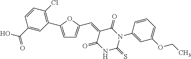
C1=C(C2=C(Cl)C=CC(C(O)=O)=C2)OC(C=C2C(=O)NC(=S)N(C3=CC(OCC)=CC=C3)C2=O)=C1
